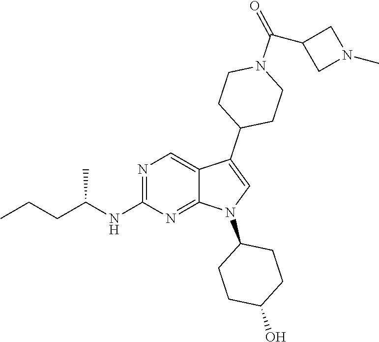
N1=C(NC(CCC)C)N=C2C(=C1)C(C1CCN(C(C3CN(C)C3)=O)CC1)=CN2C1CCC(O)CC1
